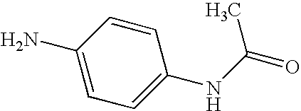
C1(N)=CC=C(NC(=O)C)C=C1
